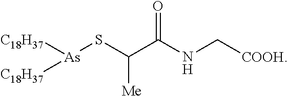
[C18H37][As](SC(C(NC[COOH])=O)[Me])[C18H37]
